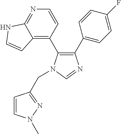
C1(C2=CC=C(F)C=C2)=C(C2=C3C(=NC=C2)NC=C3)N(CC2=NN(C)C=C2)C=N1
